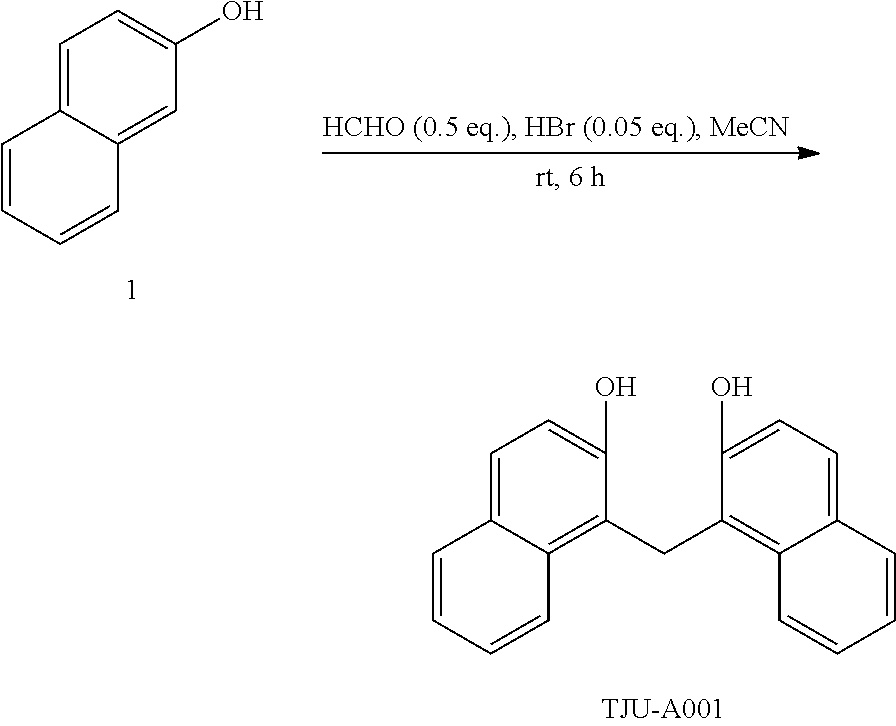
C1=C2C(=C(CC3=C4C(=CC=C3O)C=CC=C4)C(O)=C1)C=CC=C2.C1=C(O)C=C2C(=C1)C=CC=C2
